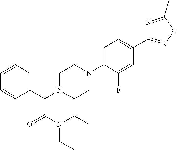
C1(C(N2CCN(C3=CC=C(C4=NOC(C)=N4)C=C3F)CC2)C(N(CC)CC)=O)=CC=CC=C1
